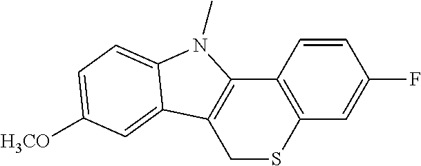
C1=CC2=C(C=C1F)SCC1=C2N(C)C2=CC=C([H3CO])C=C12
